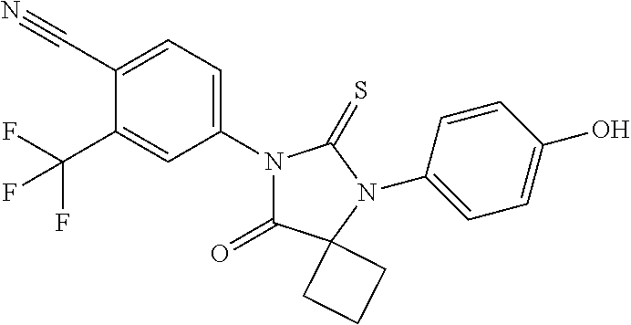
C1(C#N)=CC=C(N2C(=O)C3(N(C4=CC=C(O)C=C4)C2=S)CCC3)C=C1C(F)(F)F
